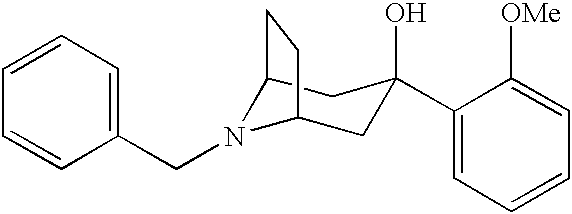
C12N(CC3=CC=CC=C3)C(CC(O)(C3=CC=CC=C3[OMe])C1)CC2
